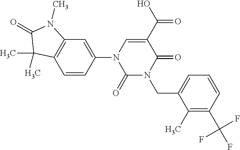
C12=C(C=C(N3C=C(C(O)=O)C(=O)N(CC4=CC=CC(C(F)(F)F)=C4C)C3=O)C=C1)N(C)C(=O)C2(C)C
